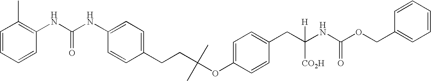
C(OC1=CC=C(CC(NC(OCC2=CC=CC=C2)=O)([H])[CO2H])C=C1)(C)(C)CCC1=CC=C(NC(NC2=C(C)C=CC=C2)=O)C=C1
